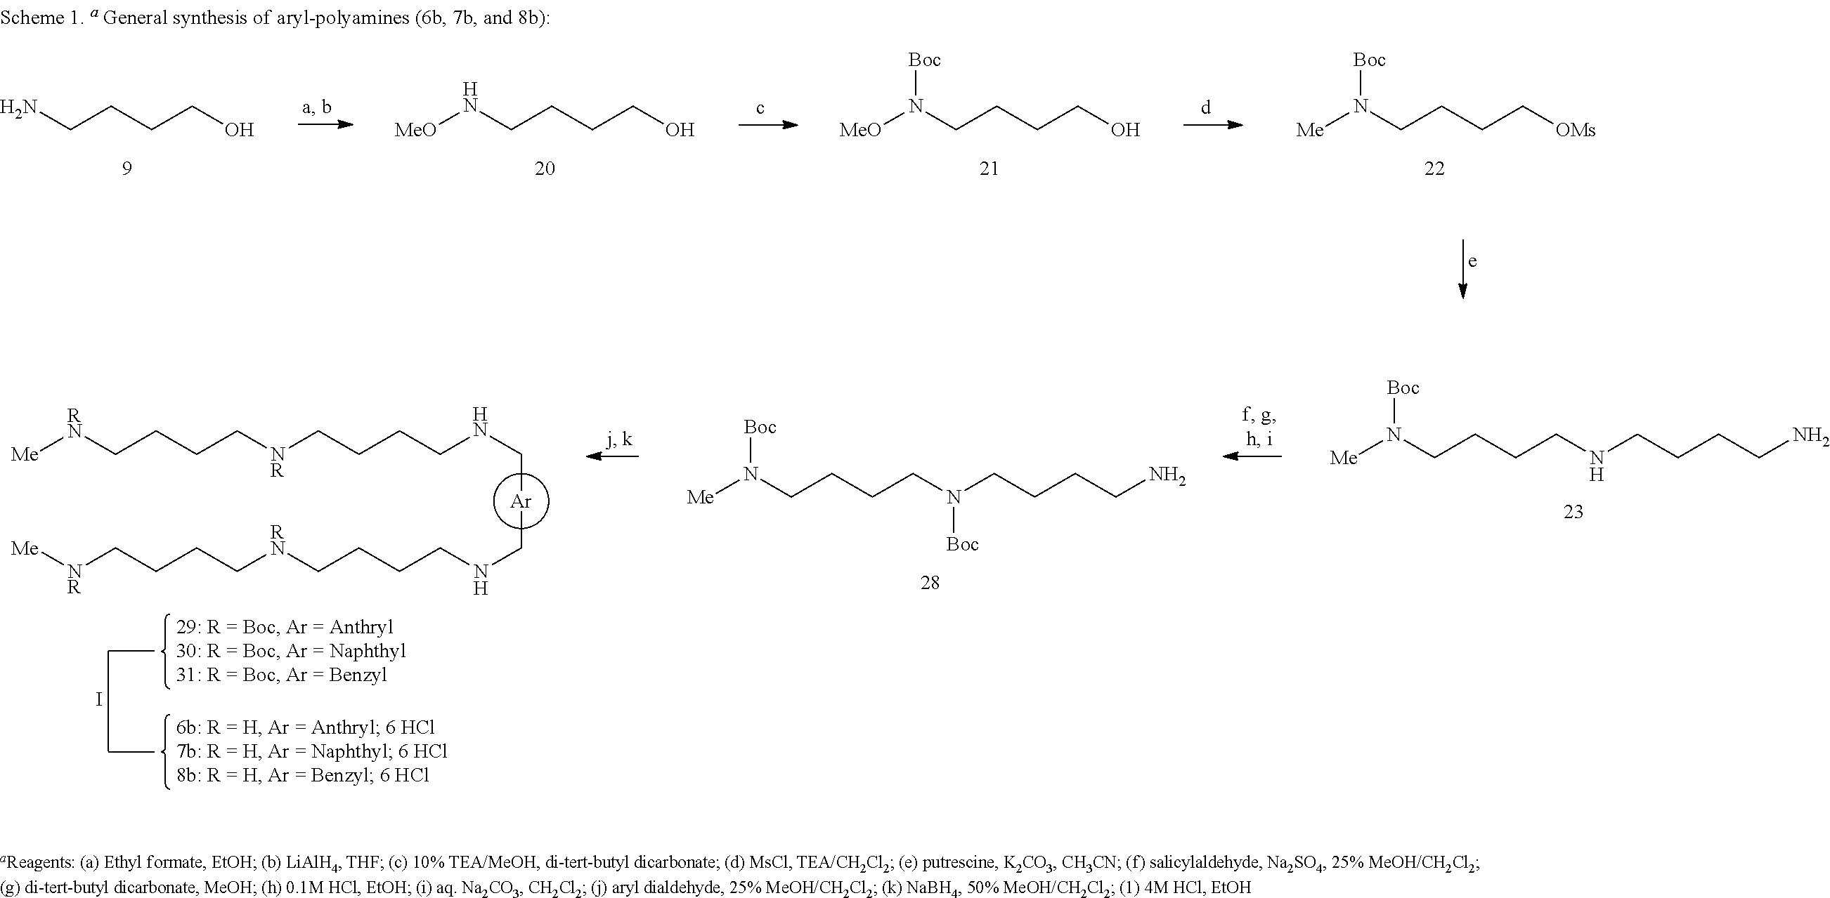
N(CCCC[OMs])([Me])[Boc].N(CCCCO)([MeO])[Boc].N(CCCCO)[MeO].NCCCCO.I.[RN](CCCC[NR]CCCCNC[Ar]CNCCCC[RN]CCCC[NR][Me])[Me].N(CCCCN(CCCCN)[Boc])([Me])[Boc].N(CCCCNCCCCN)([Me])[Boc]
